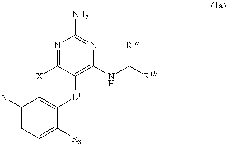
C1([X])=NC(N)=NC(NC([R1a])[R1b])=C1[L1]C1=CC([A])=CC=C1[R3]
